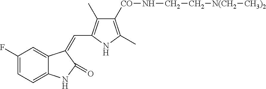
C1(F)=CC=C2C(=C1)C(=CC1=C(C)C([CO]NCC[N(CH2][CH3)2])=C(C)N1)C(=O)N2
